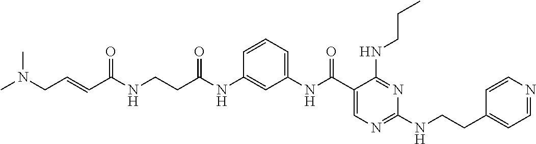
C1(NC(C2=CN=C(NCCC3=CC=NC=C3)N=C2NCCC)=O)=CC=CC(NC(CCNC(C=CCN(C)C)=O)=O)=C1
